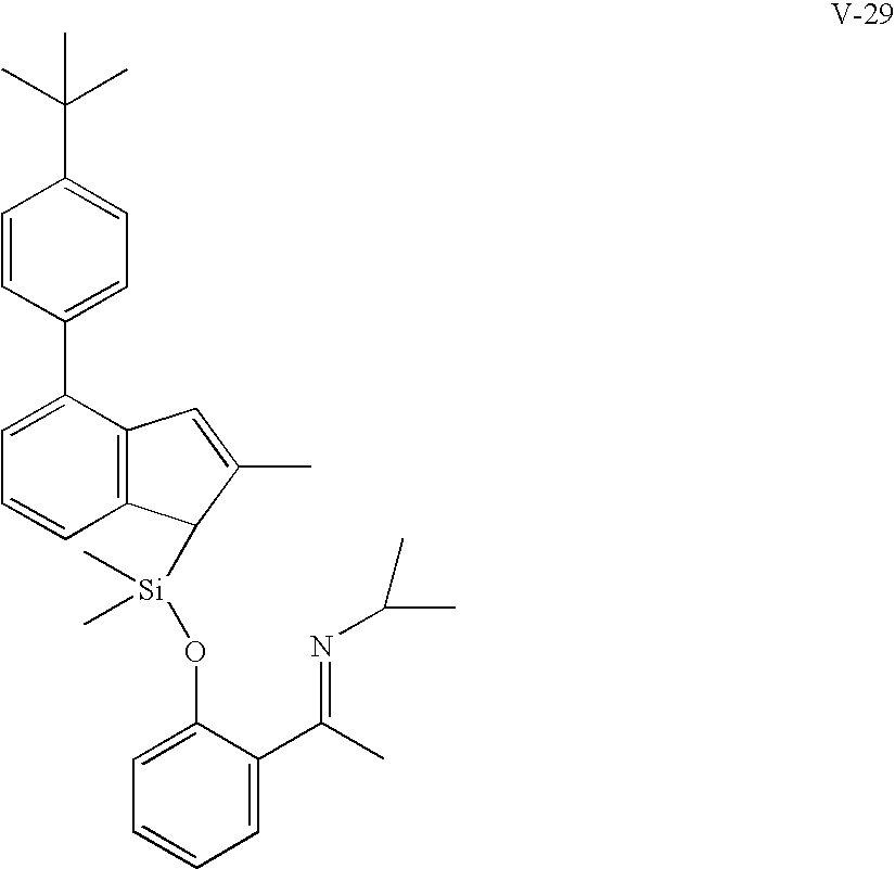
C1=CC(C2=CC=CC3=C2C=C(C)C3[Si](OC2=CC=CC=C2C(=NC(C)C)C)(C)C)=CC=C1C(C)(C)C
